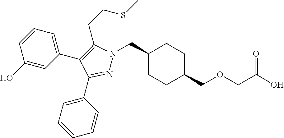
C1(CN2N=C(C3=CC=CC=C3)C(C3=CC=CC(O)=C3)=C2CCSC)CCC(COCC(O)=O)CC1
